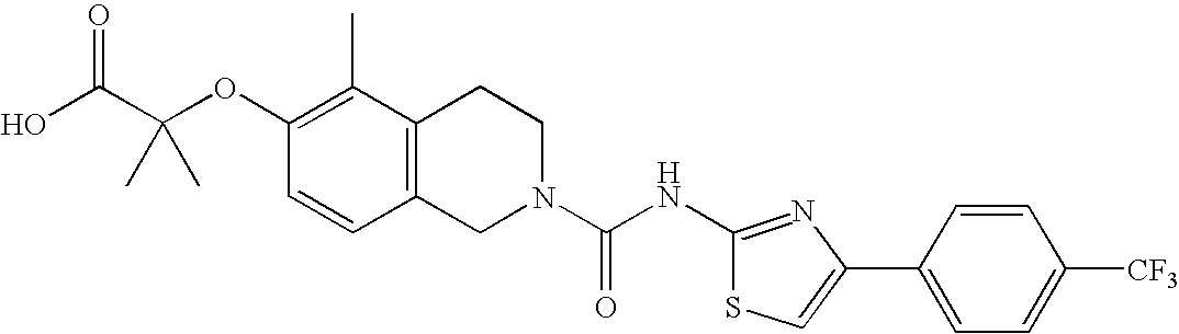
C1(OC(C(O)=O)(C)C)=C(C)C2=C(C=C1)CN(C(NC1=NC(C3=CC=C([CF3])C=C3)=CS1)=O)CC2
